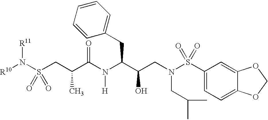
[R10]N(S(CC(C(N(C(C(O)CN(CC(C)C)S(=O)(C1=CC=C2C(=C1)OCO2)=O)CC1=CC=CC=C1)[H])=O)C)(=O)=O)[R11]
